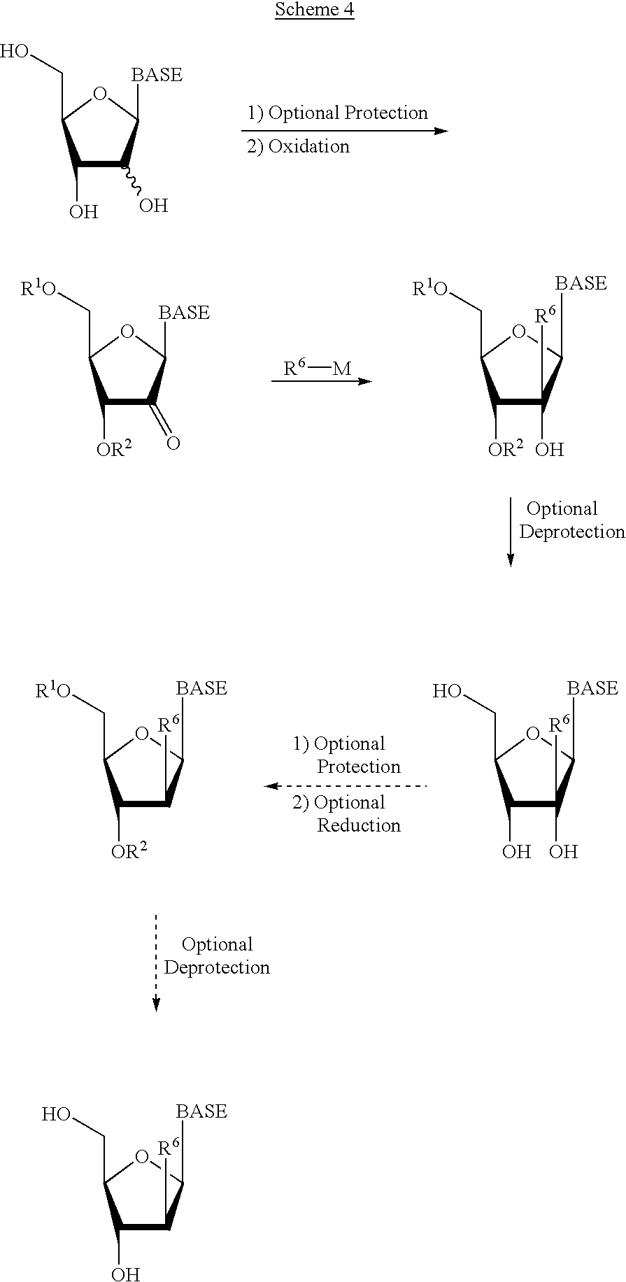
C1(O)C(O)([R6])C([BASE])OC1CO.C1([OR2])C([R6])C([BASE])OC1C[R1O].C1(O)C(O)C([BASE])OC1CO.C1([OR2])C(=O)C([BASE])OC1C[R1O].C1([OR2])C(O)([R6])C([BASE])OC1C[R1O].[R6][M].C1(O)C([R6])C([BASE])OC1CO
